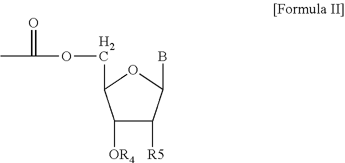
C1([OR4])C([R5])C(B)OC1COC(C)=O
